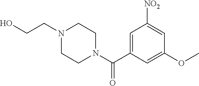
C1=C(C(N2CCN(CCO)CC2)=O)C=C(OC)C=C1[NO2]
